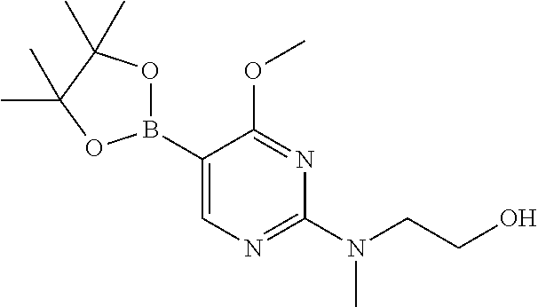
C1(B2OC(C)(C)C(C)(C)O2)=CN=C(N(C)CCO)N=C1OC
